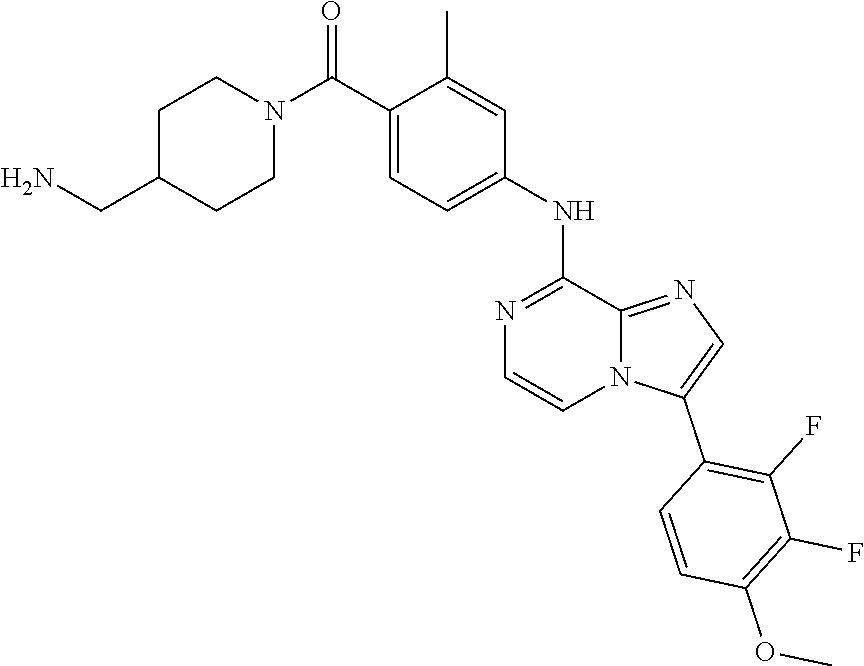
C1(C)=CC(NC2=NC=CN3C2=NC=C3C2=C(F)C(F)=C(OC)C=C2)=CC=C1C(N1CCC(CN)CC1)=O
